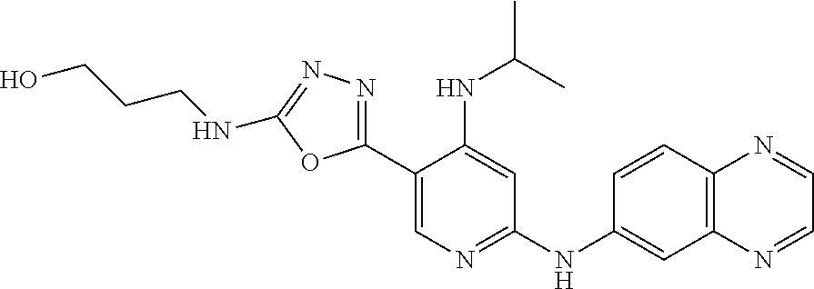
O1C(C2=CN=C(NC3=CC4=C(C=C3)N=CC=N4)C=C2NC(C)C)=NN=C1NCCCO
